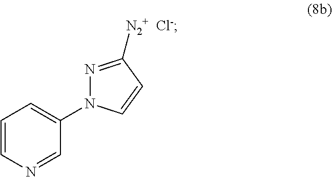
C1=CN=CC(N2N=C([N2+  Cl-])C=C2)=C1
